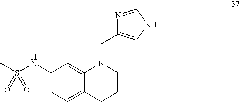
C1(NS(C)(=O)=O)=CC=C2C(=C1)N(CC1=CNC=N1)CCC2
